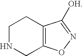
C1NCC2=C(C1)C([OH])=NO2
